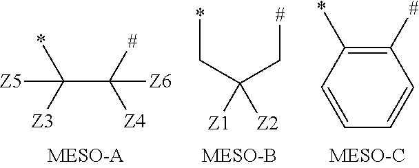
C(C([#])([Z4])[Z6])([Z3])(*)[Z5].*CC(C[#])([Z1])[Z2].C1([#])=C(*)C=CC=C1
